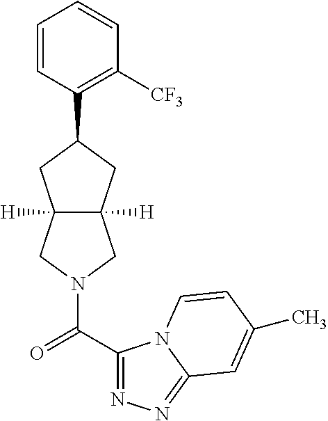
C1=CC(C2CC3([H])C([H])(C2)CN(C(C2=NN=C4N2C=CC(C)=C4)=O)C3)=C([CF3])C=C1
